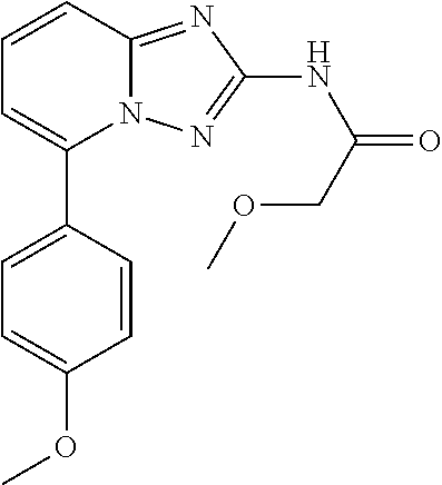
C1=C(C2=CC=CC3=NC(NC(=O)COC)=NN23)C=CC(OC)=C1
